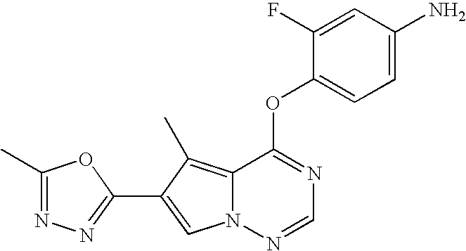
O(C1=NC=NN2C1=C(C)C(C1=NN=C(C)O1)=C2)C1=CC=C(N)C=C1F
